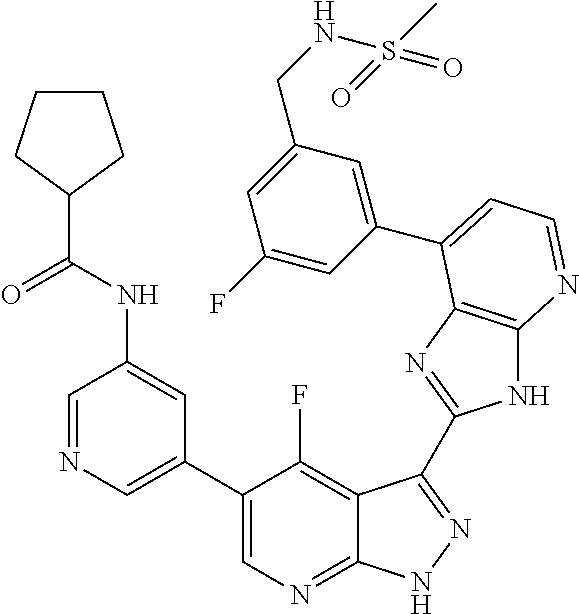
C1=NC=C(C2=CN=C3C(=C2F)C(C2=NC4=C(N2)N=CC=C4C2=CC(CNS(C)(=O)=O)=CC(F)=C2)=NN3)C=C1NC(=O)C1CCCC1
